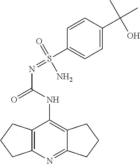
NS(=NC(=O)NC1=C2CCCC2=NC2=C1CCC2)(C1=CC=C(C(C)(C)O)C=C1)=O
